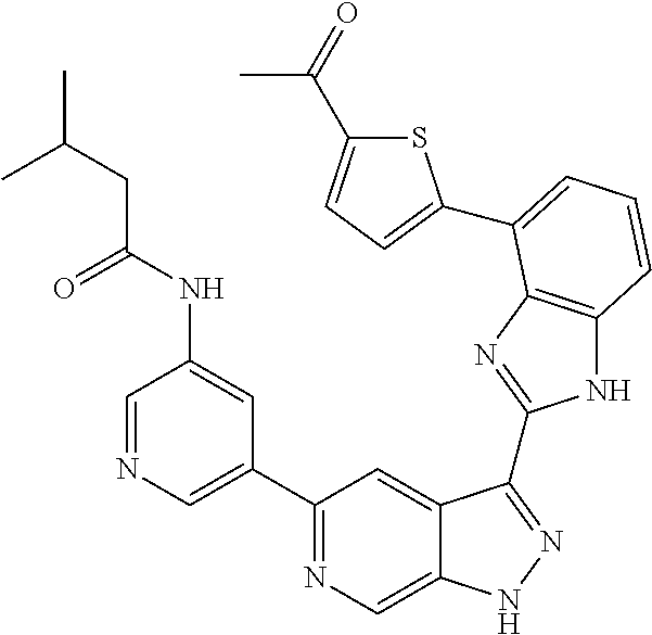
C1=NC=C(C2=NC=C3C(=C2)C(C2=NC4=C(N2)C=CC=C4C2=CC=C(C(=O)C)S2)=NN3)C=C1NC(CC(C)C)=O
